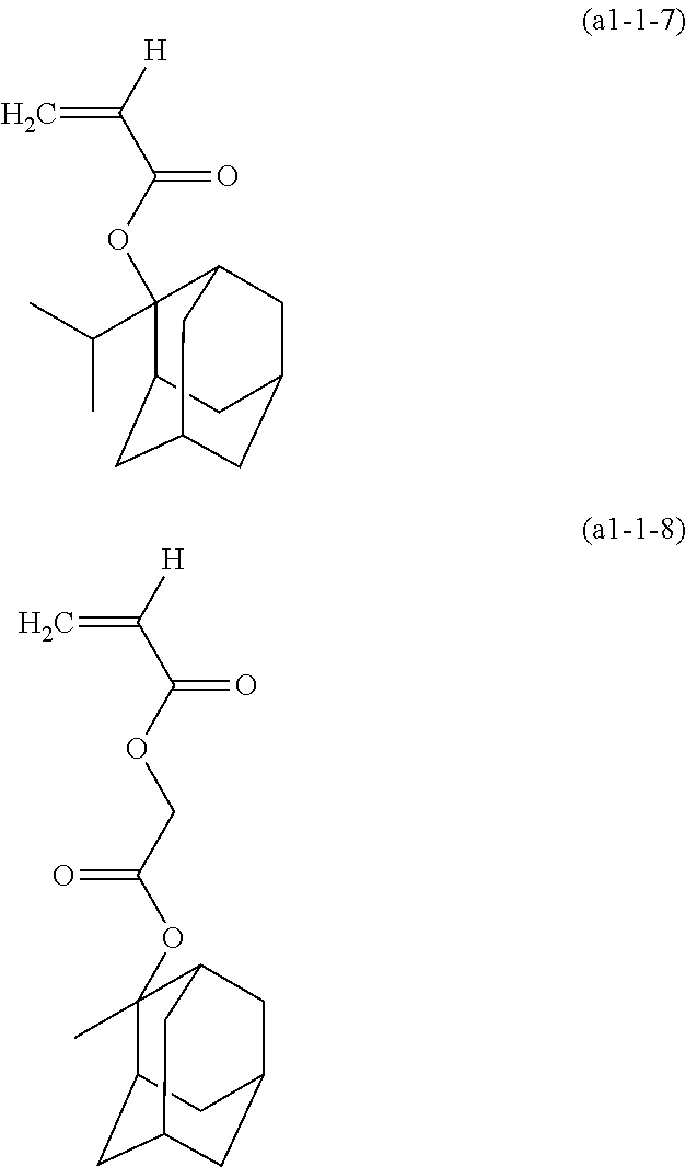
C=C([H])C(OC1(C(C)C)C2CC3CC(CC1C3)C2)=O.C=C([H])C(OCC(OC1(C)C2CC3CC(CC1C3)C2)=O)=O
